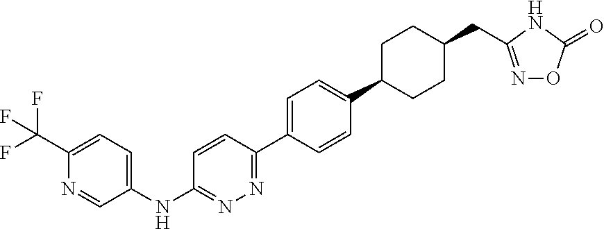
C1(NC2=NN=C(C3=CC=C(C4CCC(CC5=NOC(=O)N5)CC4)C=C3)C=C2)=CC=C(C(F)(F)F)N=C1
